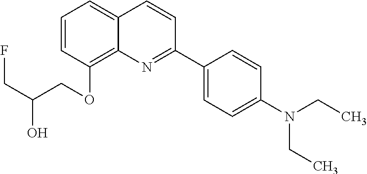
C1=CC(OCC(CF)O)=C2C(=C1)C=CC(C1=CC=C(N(CC)CC)C=C1)=N2
